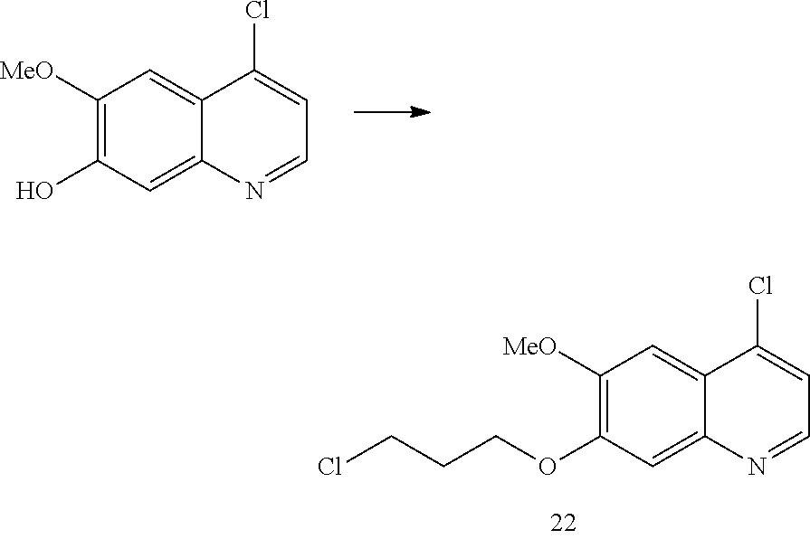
C1([MeO])=C(O)C=C2C(=C1)C(Cl)=CC=N2.C1([MeO])=C(OCCCCl)C=C2C(=C1)C(Cl)=CC=N2
